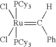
[Ru](=C([H])[Ph])([PCy3])([PCy3])(Cl)Cl
